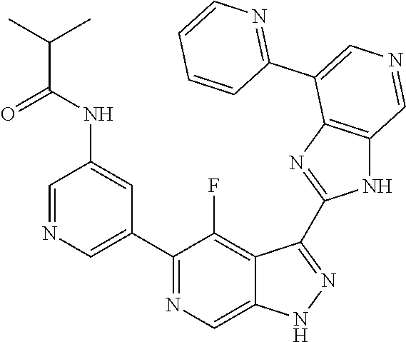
C1(C2=CN=CC(NC(=O)C(C)C)=C2)=NC=C2C(=C1F)C(C1=NC3=C(N1)C=NC=C3C1=NC=CC=C1)=NN2
